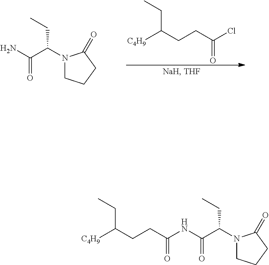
[C4H9]C(CCC(=O)Cl)CC.N1(C(C(=O)N)CC)CCCC1=O.N1(C(C(=O)NC(=O)CCC([C4H9])CC)CC)CCCC1=O
